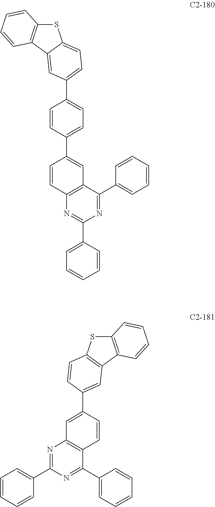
N1=C(C2=CC=CC=C2)C2=C(N=C1C1=CC=CC=C1)C=CC(C1=CC=C(C3=CC=C4SC5=C(C4=C3)C=CC=C5)C=C1)=C2.N1=C(C2=CC=CC=C2)N=C(C2=CC=CC=C2)C2=C1C=C(C1=CC3=C(SC4=C3C=CC=C4)C=C1)C=C2
